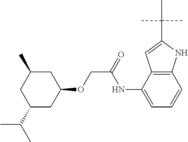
C1(OCC(=O)NC2=CC=CC3=C2C=C(C(C)(C)C)N3)CC(C)CC(C(C)C)C1
